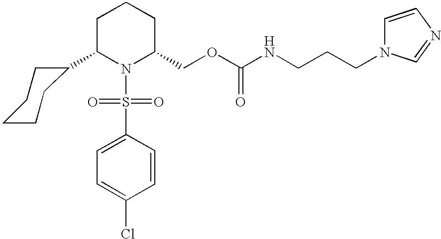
C1(C2N(S(C3=CC=C(Cl)C=C3)(=O)=O)C(COC(=O)NCCCN3C=CN=C3)CCC2)CCCCC1
